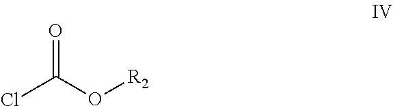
C(=O)(O[R2])Cl
